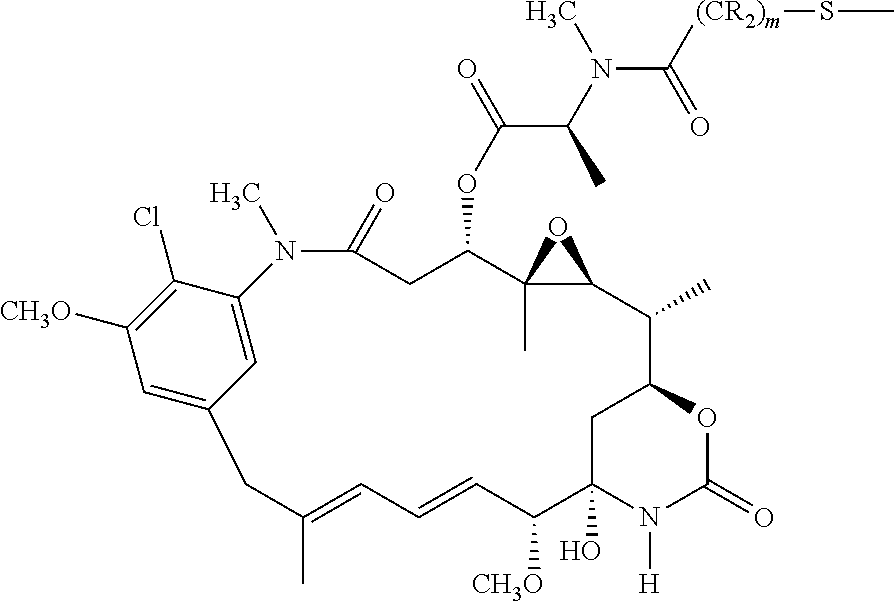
C12=CC([CH3O])=C(Cl)C(=C1)N(C)C(=O)CC(OC(C(C)N(C([(CR2)m]SC)=O)C)=O)C1(C)C(C(C)C3CC(O)(N([H])C(=O)O3)C([CH3O])C=CC=C(C)C2)O1
